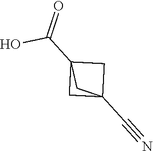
C12(C#N)CC(C(O)=O)(C1)C2
